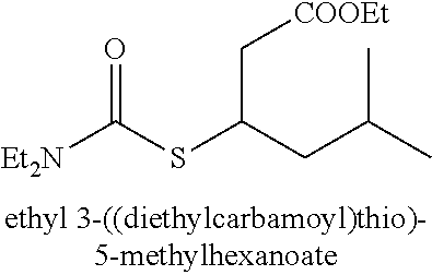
[Et2N]C(SC(CC(C)C)C[COOEt])=O
